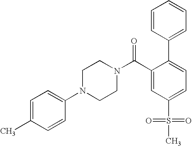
C1(C)=CC=C(N2CCN(C(C3=CC(S(=O)(=O)C)=CC=C3C3=CC=CC=C3)=O)CC2)C=C1
